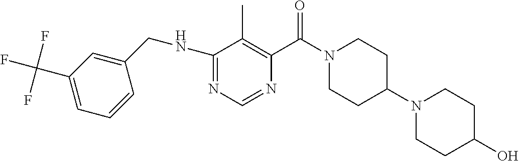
N1=C(NCC2=CC(C(F)(F)F)=CC=C2)C(C)=C(C(N2CCC(N3CCC(O)CC3)CC2)=O)N=C1
